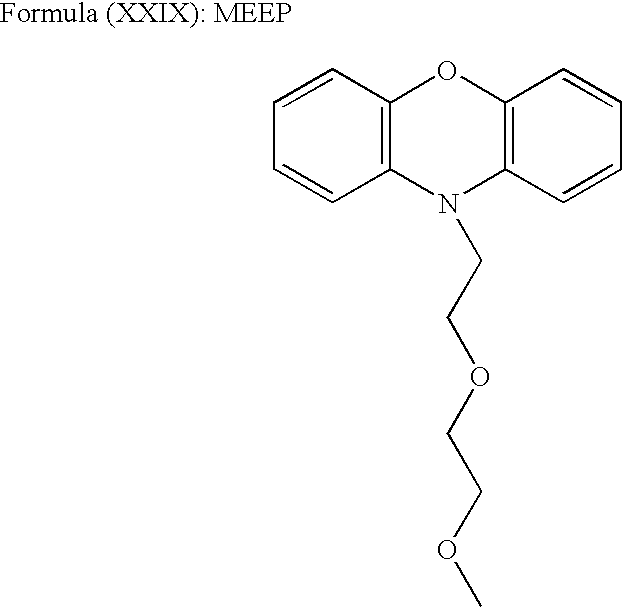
C1=CC=CC2=C1OC1=C(N2CCOCCOC)C=CC=C1
